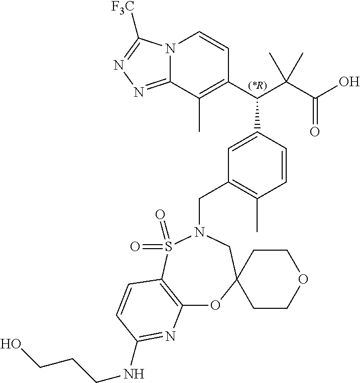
N12C(=NN=C1[F3C])C(C)=C(C(C(C(O)=O)(C)C)C1=CC(CN3CC4(CCOCC4)OC4=C(S3(=O)=O)C=CC(NCCCO)=N4)=C(C)C=C1)C=C2
